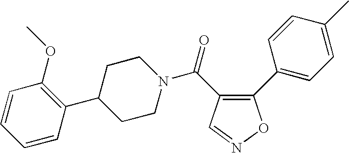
C1(C(=O)N2CCC(C3=C(OC)C=CC=C3)CC2)=C(C2=CC=C(C)C=C2)ON=C1
